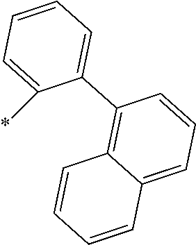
C1=CC=C(C2=C3C(=CC=C2)C=CC=C3)C(*)=C1
